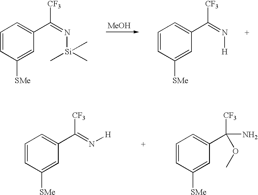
[MeOH].C1=CC([SMe])=CC(C(=N[Si](C)(C)C)[CF3])=C1.C1=CC([SMe])=CC(C(=N[H])[CF3])=C1.C1=CC([SMe])=CC(C([CF3])(N)OC)=C1.C1=CC([SMe])=CC(C([CF3])=N[H])=C1
